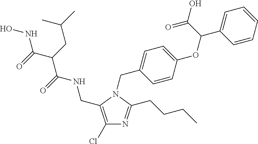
C1(Cl)=C(CNC(C(CC(C)C)C(=O)NO)=O)N(CC2=CC=C(OC(C3=CC=CC=C3)C(O)=O)C=C2)C(CCCC)=N1
